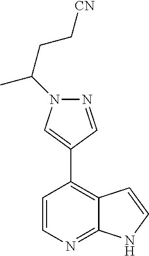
C12=C(C3=CN(C(CC[CN])C)N=C3)C=CN=C1NC=C2
